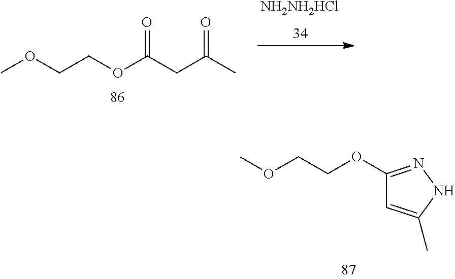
C1(OCCOC)=NNC(C)=C1.[NH2NH2HCl].COCCOC(CC(C)=O)=O
